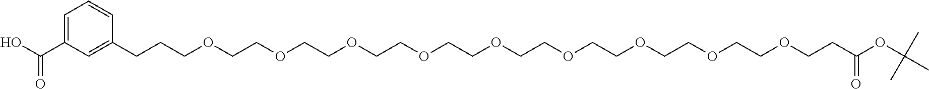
C(OCCOCCOCCOCCOCCOCCOCCOCCOCCC(OC(C)(C)C)=O)CCC1=CC(C(O)=O)=CC=C1
